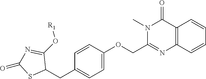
N1(C)C(COC2=CC=C(CC3C(O[R1])=NC(=O)S3)C=C2)=NC2=C(C1=O)C=CC=C2
